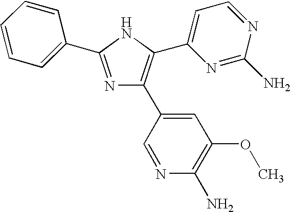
N1=C(C2=CC=CC=C2)NC(C2=CC=NC(N)=N2)=C1C1=CC(OC)=C(N)N=C1
